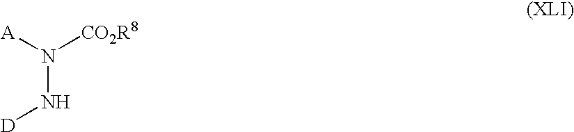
[A]N([CO2R8])N[D]
